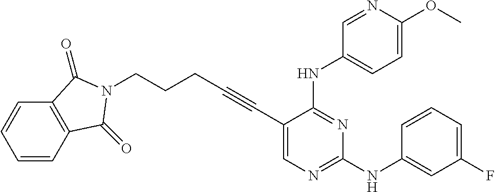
C1=CC2=C(C=C1)C(=O)N(CCCC#CC1=CN=C(NC3=CC(F)=CC=C3)N=C1NC1=CC=C(OC)N=C1)C2=O
